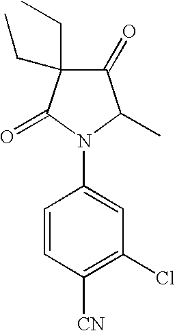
C1(=O)C(CC)(CC)C(=O)N(C2=CC(Cl)=C([CN])C=C2)C1C
